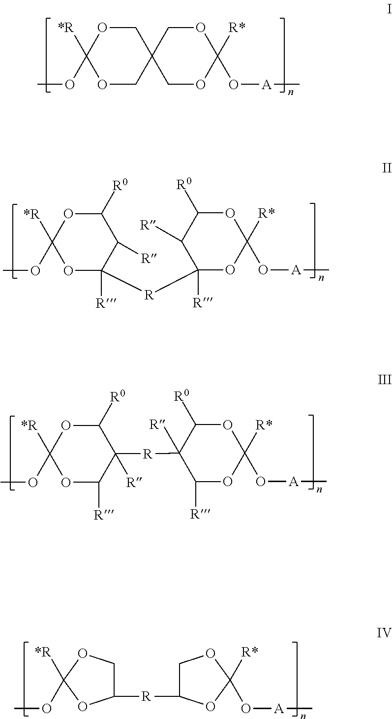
C1OC([*R])(OC)OCC12COC([R*])(O[A]C)OC2.C1([R0])OC([*R])(OC)OC([R]C2([R])OC([R*])(O[A]C)OC([R0])C2[R])([R])C1[R].C1([R0])OC([*R])(OC)OC([R])C1([R])[R]C1([R])C([R])OC([R*])(O[A]C)OC1[R0].C1OC([R*])(O[A]C)OC1[R]C1COC([*R])(OC)O1
